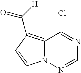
C12=C(C(=O)[H])C=CN1N=CN=C2Cl
